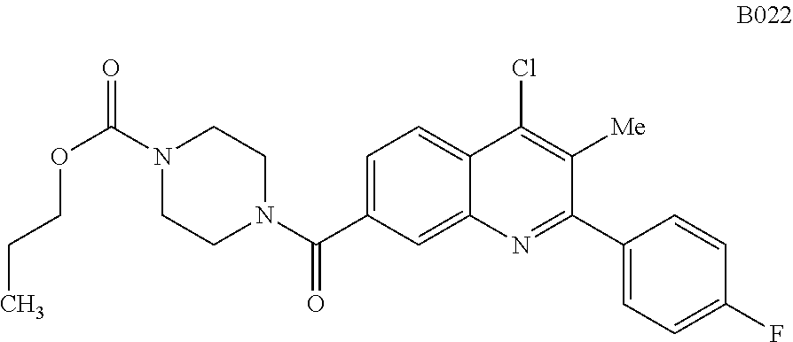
C1=C(C(N2CCN(C(=O)OCCC)CC2)=O)C=C2C(=C1)C(Cl)=C([Me])C(C1=CC=C(F)C=C1)=N2
